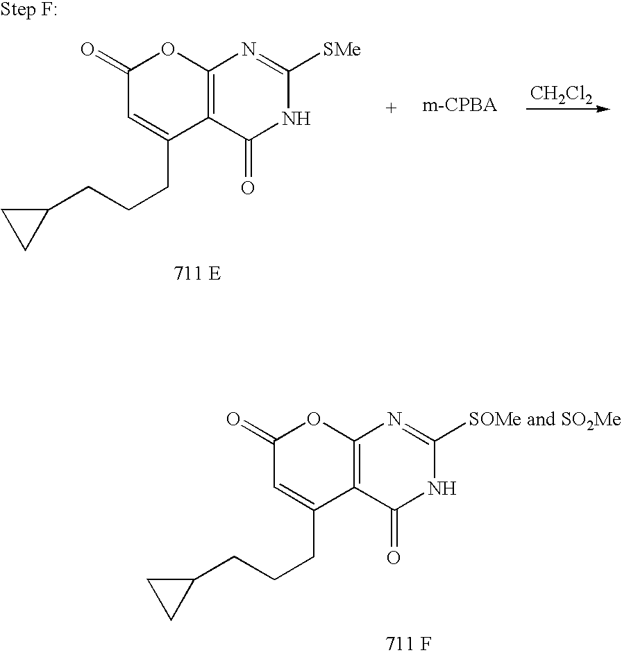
C1(=O)C=C(CCCC2CC2)C2=C(O1)N=C([SOMe and SO2Me])NC2=O.[711 F].[CH2Cl2].C1(=O)C=C(CCCC2CC2)C2=C(O1)N=C([SMe])NC2=O.[711 E]
